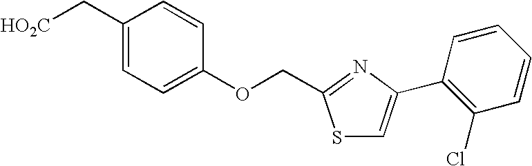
C1(C[HO2C])=CC=C(OCC2=NC(C3=C(Cl)C=CC=C3)=CS2)C=C1
